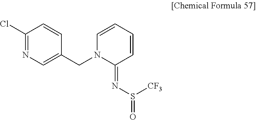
C1(Cl)=NC=C(CN2C(=NS(=O)[CF3])C=CC=C2)C=C1
